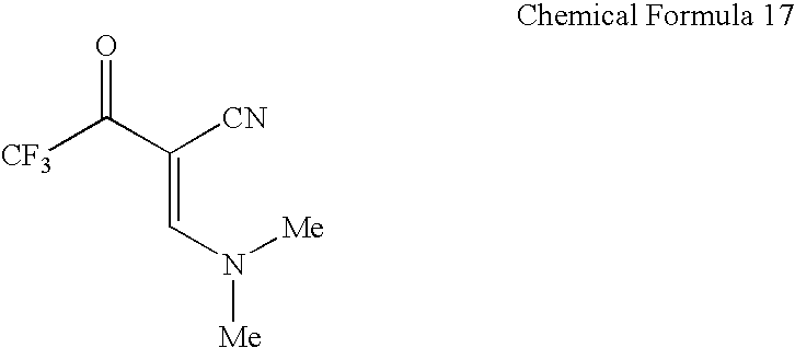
[CF3]C(C([CN])=CN([Me])[Me])=O
